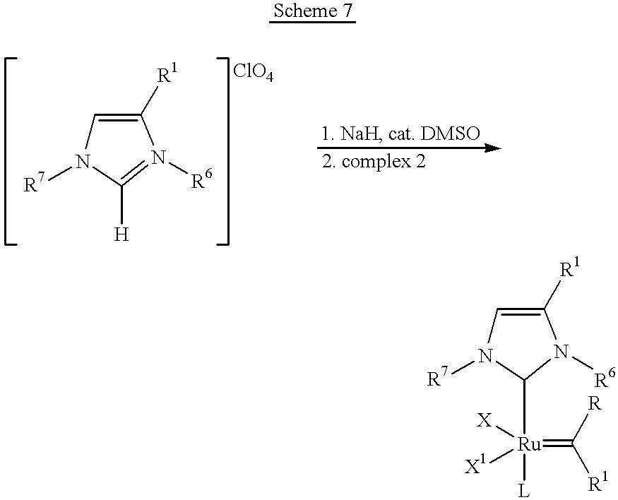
C1=C([R1])N([R6])=C([H])N1[R7].C1=C([R1])N([R6])C([Ru]([X])([X1])(=C([R1])[R])[L])N1[R7]
